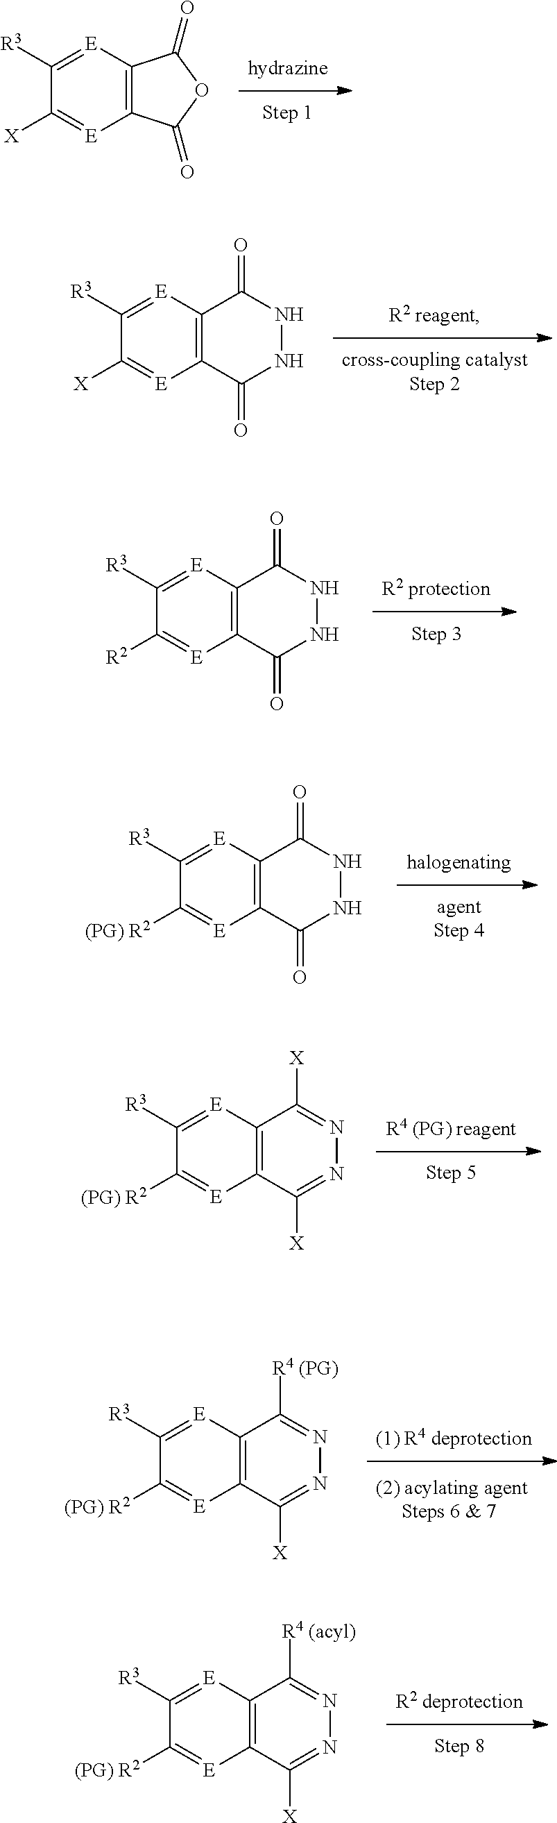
C1([X])=[E]C2=C([E]=C1[R3])C(=O)OC2=O.C1([X])=[E]C2=C([E]=C1[R3])C(=O)NNC2=O.C1([R2])=[E]C2=C([E]=C1[R3])C(=O)NNC2=O.C1([(PG) R2])=[E]C2=C([E]=C1[R3])C(=O)NNC2=O.C1([(PG) R2])=[E]C2=C([E]=C1[R3])C([X])=NN=C2[X].C1([(PG) R2])=[E]C2=C([E]=C1[R3])C([R4 (PG)])=NN=C2[X].C1([(PG) R2])=[E]C2=C([E]=C1[R3])C([R4 (acyl)])=NN=C2[X]
